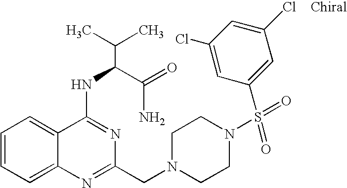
C1=CC=C2C(=C1)C(NC(C(N)=O)C(C)C)=NC(CN1CCN(S(=O)(=O)C3=CC(Cl)=CC(Cl)=C3)CC1)=N2
